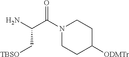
NC(C(N1CCC([ODMTr])CC1)=O)C[TBSO]
